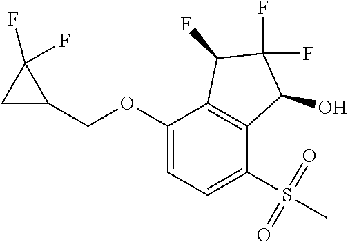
C1(OCC2C(F)(F)C2)=CC=C(S(C)(=O)=O)C2=C1C(F)C(F)(F)C2O
